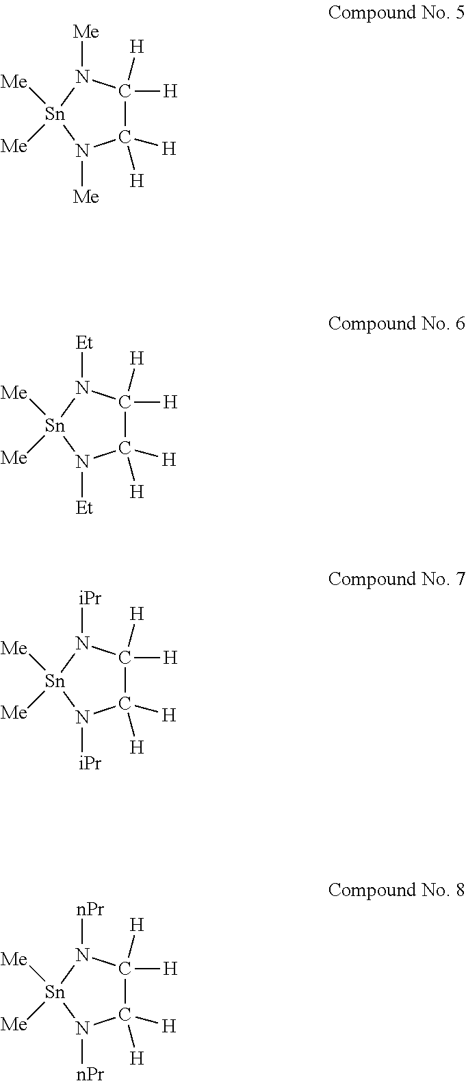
C1([H])([H])C([H])([H])N([Me])[Sn]([Me])([Me])N1[Me].C1([H])([H])C([H])([H])N([Et])[Sn]([Me])([Me])N1[Et].C1([H])([H])C([H])([H])N([iPr])[Sn]([Me])([Me])N1[iPr].C1([H])([H])C([H])([H])N([nPr])[Sn]([Me])([Me])N1[nPr]
